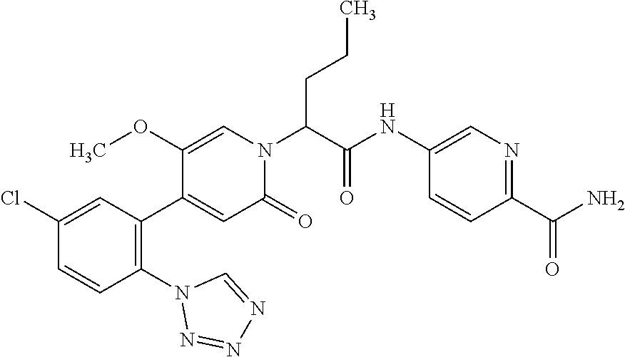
ClC1=CC(C2=CC(=O)N(C(C(NC3=CN=C(C(N)=O)C=C3)=O)CCC)C=C2OC)=C(N2N=NN=C2)C=C1
